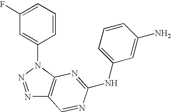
N1=NN(C2=CC(F)=CC=C2)C2=C1C=NC(NC1=CC=CC(N)=C1)=N2
